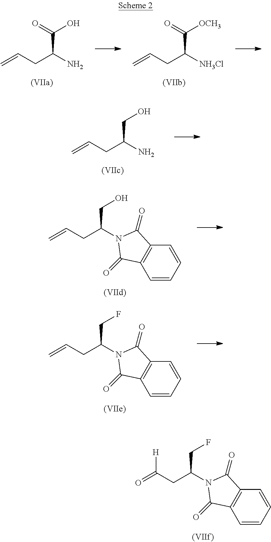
O=C(CC(CF)N1C(=O)C2=C(C=CC=C2)C1=O)[H].C=CCC(N)C(=O)O.C=CCC([NH3Cl])C(=O)[OCH3].C=CCC(N)CO.C=CCC(CO)N1C(=O)C2=C(C=CC=C2)C1=O.C=CCC(CF)N1C(=O)C2=C(C=CC=C2)C1=O
